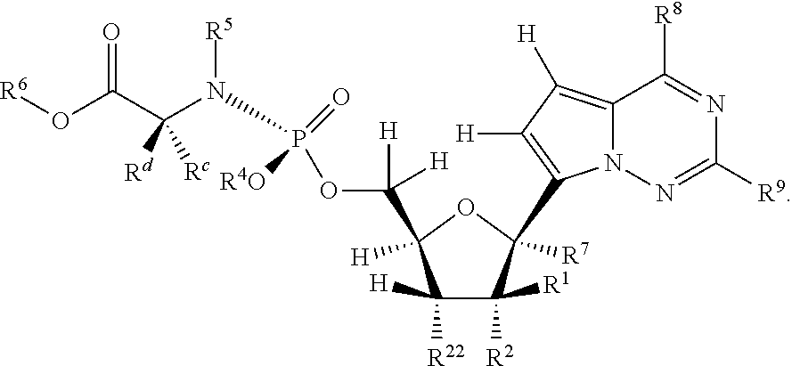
[R6]OC(C(N(P(OC(C1([H])C([R22])([H])C([R1])([R2])C([R7])(C2=C([H])C([H])=C3N2N=C([R9])N=C3[R8])O1)([H])[H])(=O)[R4O])[R5])([Rd])[Rc])=O
